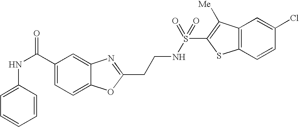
C1(C(NC2=CC=CC=C2)=O)=CC=C2C(=C1)N=C(CCNS(=O)(=O)C1=C([Me])C3=C(S1)C=CC(Cl)=C3)O2
